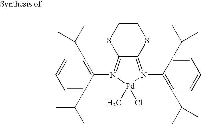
C12=N(C3=C(C(C)C)C=CC=C3C(C)C)[Pd](C)(Cl)N(C3=C(C(C)C)C=CC=C3C(C)C)=C1SCCS2
